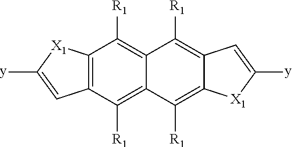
C12=C(C([R1])=C3C(=C1[R1])C([R1])=C1C(=C3[R1])[X1]C([y])=C1)C=C([y])[X1]2
